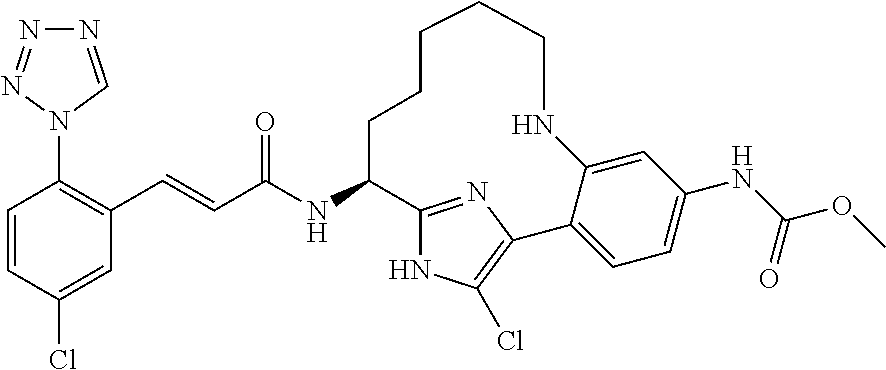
C1=CC(Cl)=CC(C=CC(NC2C3=NC(=C(Cl)N3)C3=CC=C(NC(=O)OC)C=C3NCCCCC2)=O)=C1N1C=NN=N1
